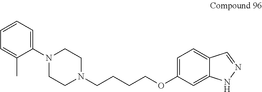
N1(C2=CC=CC=C2C)CCN(CCCCOC2=CC=C3C(=C2)NN=C3)CC1
